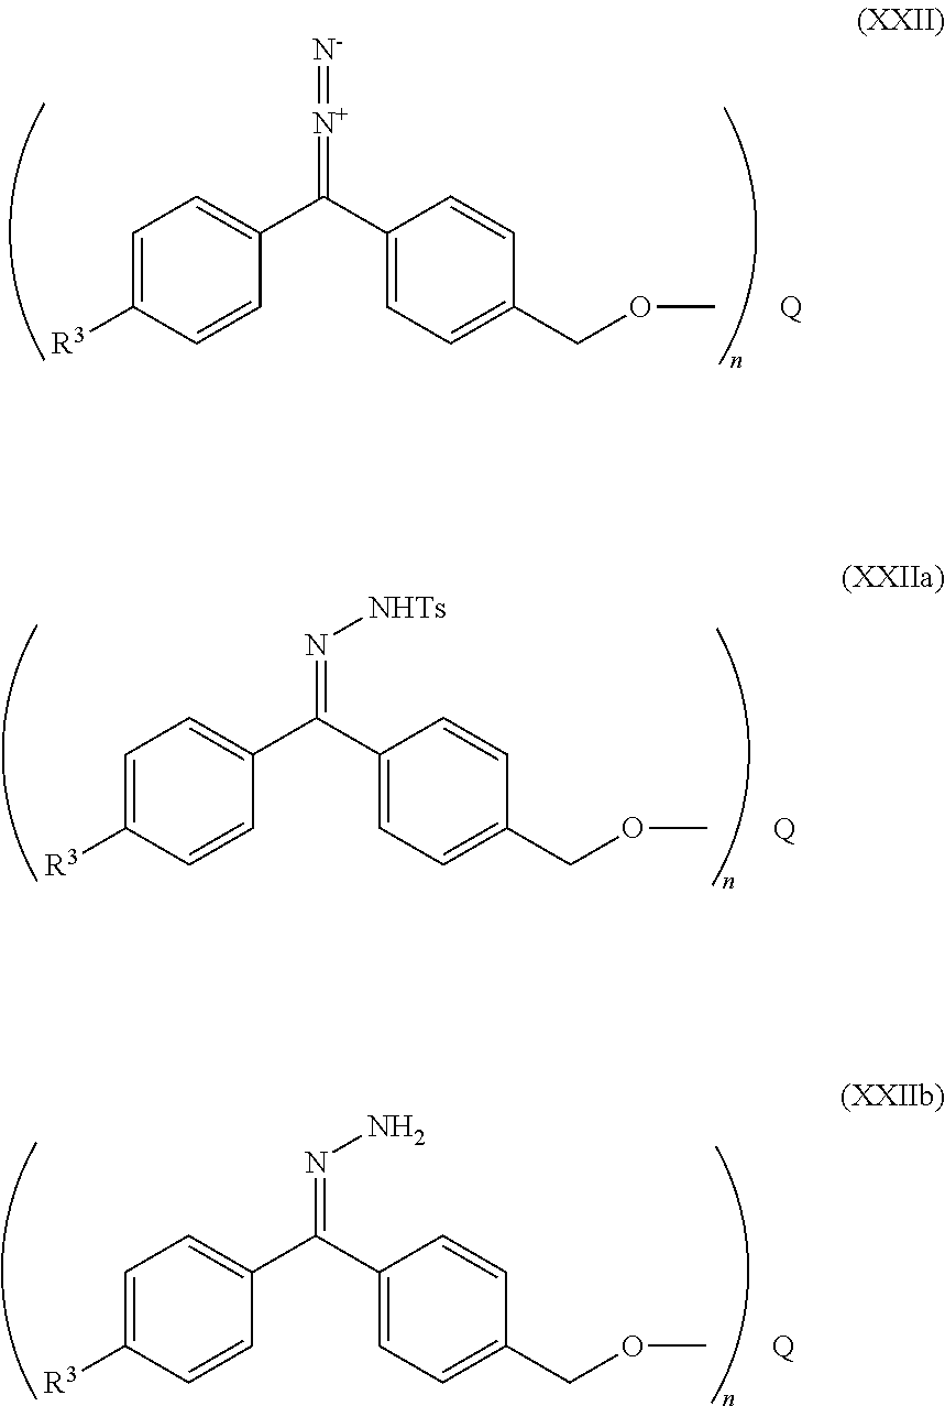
C1=C([R3])C=CC(C(C2=CC=C(COC)C=C2)=[N+]=[N-])=C1.[Q].C1=C([R3])C=CC(C(C2=CC=C(COC)C=C2)=N[NHTs])=C1.[Q].C1=C([R3])C=CC(C(C2=CC=C(COC)C=C2)=NN)=C1.[Q]
